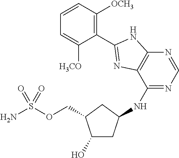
C(OS(N)(=O)=O)C1C(O)CC(NC2=NC=NC3=C2N=C(C2=C([OCH3])C=CC=C2[H3CO])N3)C1
